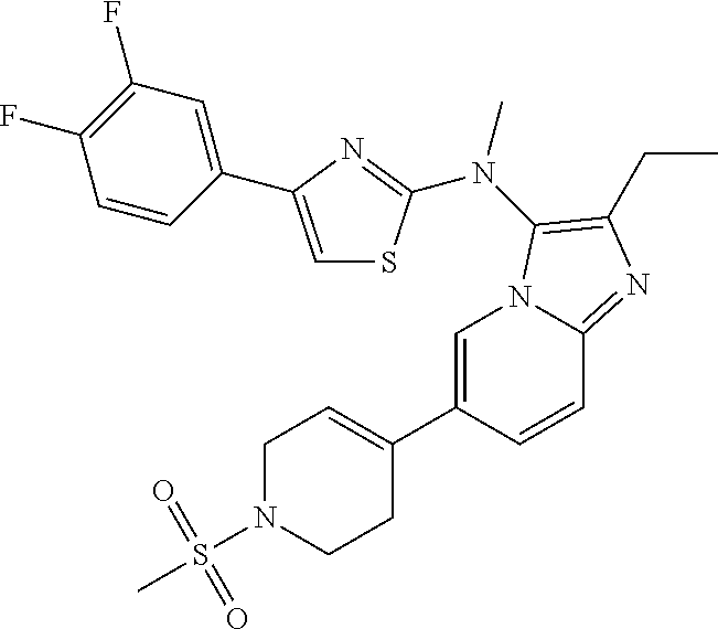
C1=C(C2=CCN(S(C)(=O)=O)CC2)C=CC2=NC(CC)=C(N(C)C3=NC(C4=CC(F)=C(F)C=C4)=CS3)N12
